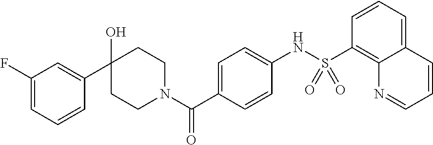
C1(O)(C2=CC(F)=CC=C2)CCN(C(C2=CC=C(NS(C3=C4C(=CC=C3)C=CC=N4)(=O)=O)C=C2)=O)CC1
